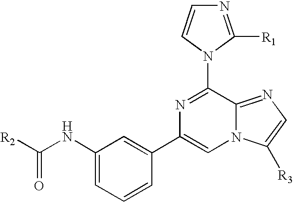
N1=C([R1])N(C2=NC(C3=CC(NC([R2])=O)=CC=C3)=CN3C2=NC=C3[R3])C=C1
